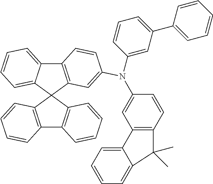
C12=C(C3(C4=CC=CC=C14)C1=C(C4=C3C=CC=C4)C=CC=C1)C=C(N(C1=CC(C3=CC=CC=C3)=CC=C1)C1=CC3=C(C=C1)C(C)(C)C1=CC=CC=C31)C=C2
